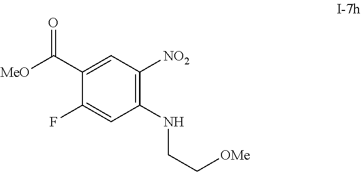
C1(C([MeO])=O)=CC([NO2])=C(NCC[OMe])C=C1F
